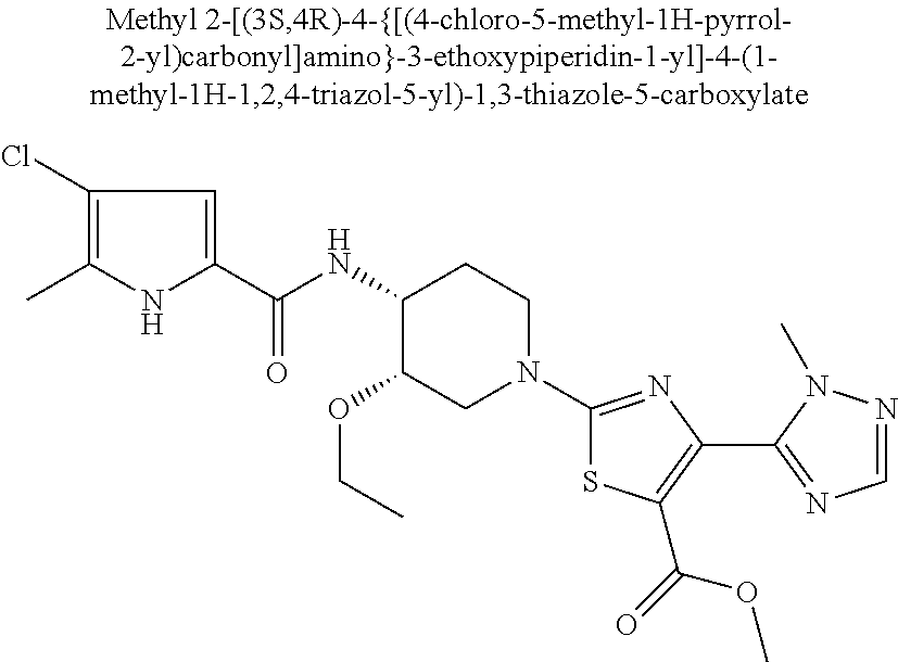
C(C)OC1C(NC(C2=CC(Cl)=C(C)N2)=O)CCN(C2=NC(C3=NC=NN3C)=C(C(=O)OC)S2)C1
